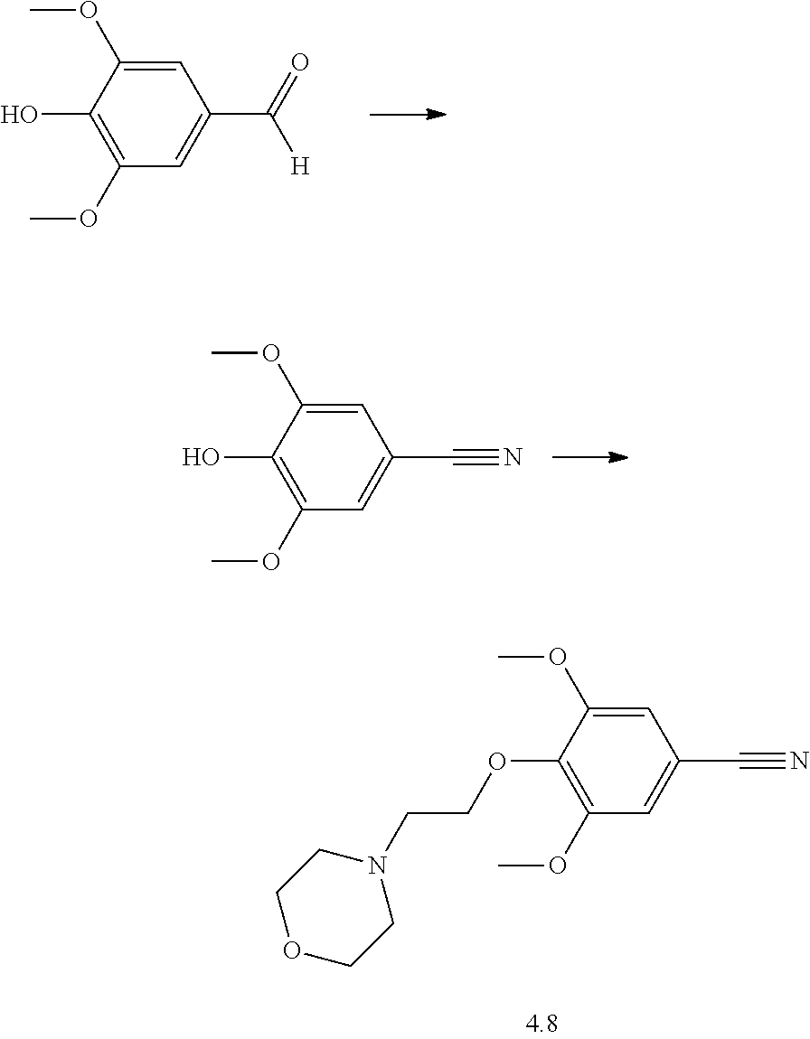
C1=C(OC)C(O)=C(OC)C=C1C(=O)[H].C1=C(OC)C(O)=C(OC)C=C1C#N.C1=C(OC)C(OCCN2CCOCC2)=C(OC)C=C1C#N
